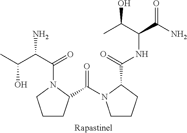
C(=O)(C1CCCN1C(C(C(C)O)N)=O)N1CCCC1C(=O)NC(C(N)=O)C(C)O
